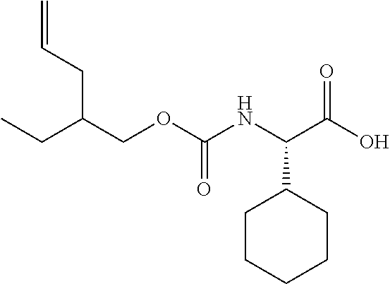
C=CCC(COC(NC(C(O)=O)C1CCCCC1)=O)CC
